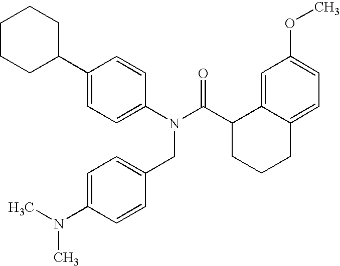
C1=C(C2CCCCC2)C=CC(N(C(C2CCCC3=CC=C(OC)C=C23)=O)CC2=CC=C(N(C)C)C=C2)=C1
